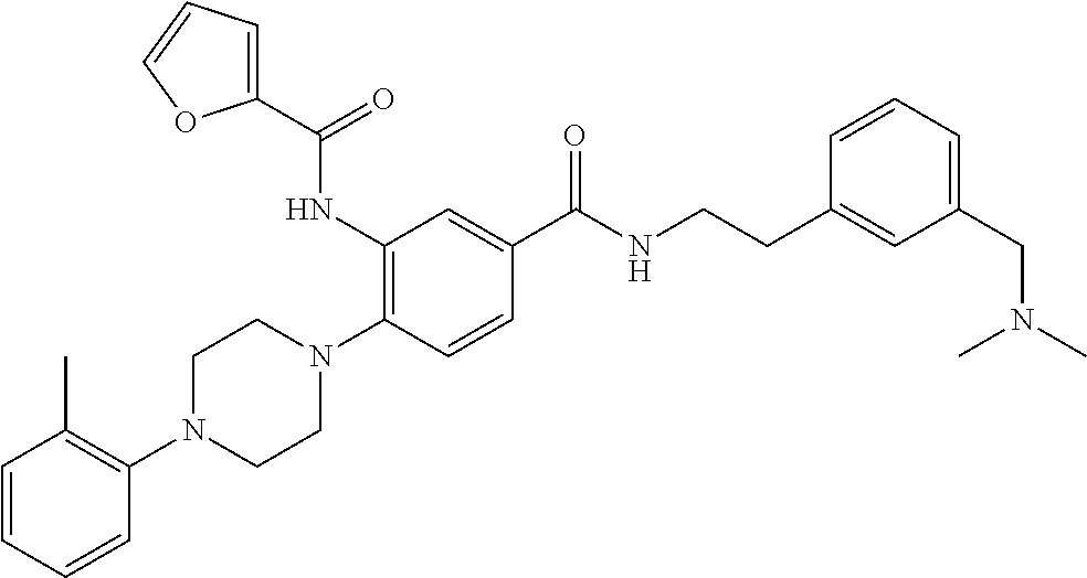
C1=CC=CC(N2CCN(C3=C(NC(C4=CC=CO4)=O)C=C(C(NCCC4=CC(CN(C)C)=CC=C4)=O)C=C3)CC2)=C1C
